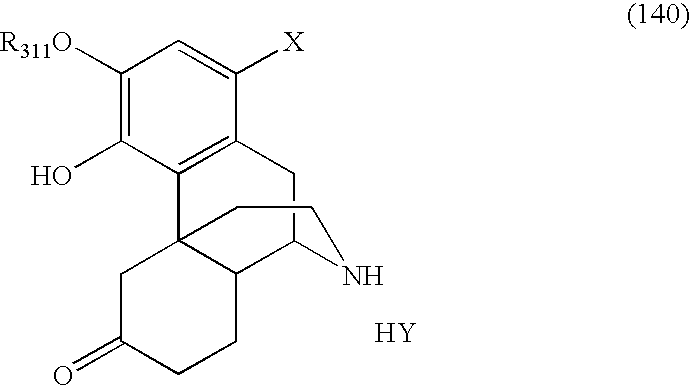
C1([R311O])=C(O)C2=C(C([X])=C1)CC1C3C2(CC(=O)CC3)CCN1.[Y]
